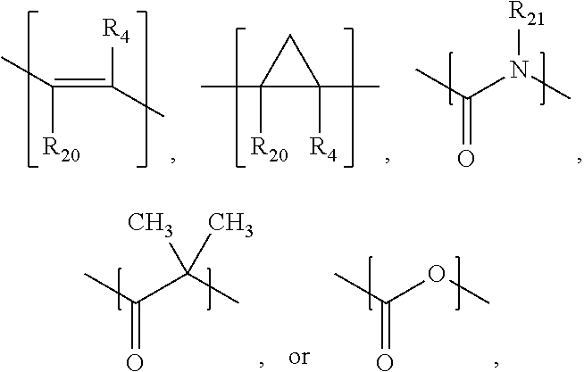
CC([R20])=C([R4])C.[R20]C1(C)C([R4])(C)C1.CC(N(C)[R21])=O.CC(C(C)(C)C)=O.CC(OC)=O
